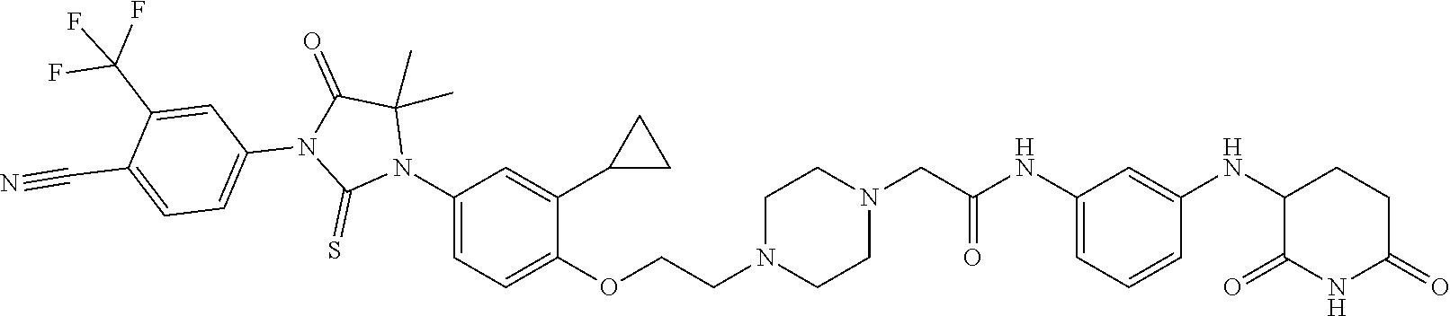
C1=C(NC(CN2CCN(CCOC3=CC=C(N4C(C)(C)C(=O)N(C5=CC=C(C#N)C(C(F)(F)F)=C5)C4=S)C=C3C3CC3)CC2)=O)C=C(NC2C(=O)NC(=O)CC2)C=C1
